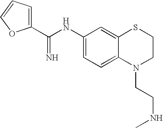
C(NC1=CC=C2C(=C1)SCCN2CCNC)(=N)C1=CC=CO1
